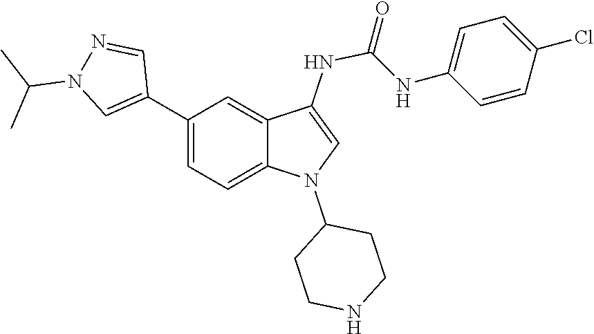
C1(NC(=O)NC2=CN(C3CCNCC3)C3=CC=C(C4=CN(C(C)C)N=C4)C=C23)=CC=C(Cl)C=C1
